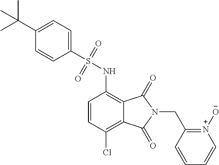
C1=CC(Cl)=C2C(=C1NS(=O)(=O)C1=CC=C(C(C)(C)C)C=C1)C(=O)N(CC1=[N+]([O-])C=CC=C1)C2=O
